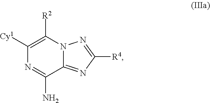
N12C(=NC([R4])=N1)C(N)=NC([Cy1])=C2[R2]
